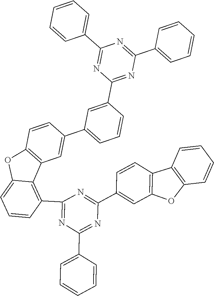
C1(C2=NC(C3=CC=CC=C3)=NC(C3=CC=CC=C3)=N2)=CC(C2=CC3=C(C=C2)OC2=CC=CC(C4=NC(C5=CC=CC=C5)=NC(C5=CC6=C(C=C5)C5=C(O6)C=CC=C5)=N4)=C32)=CC=C1
